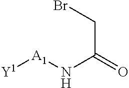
[A1]([Y1])NC(CBr)=O
